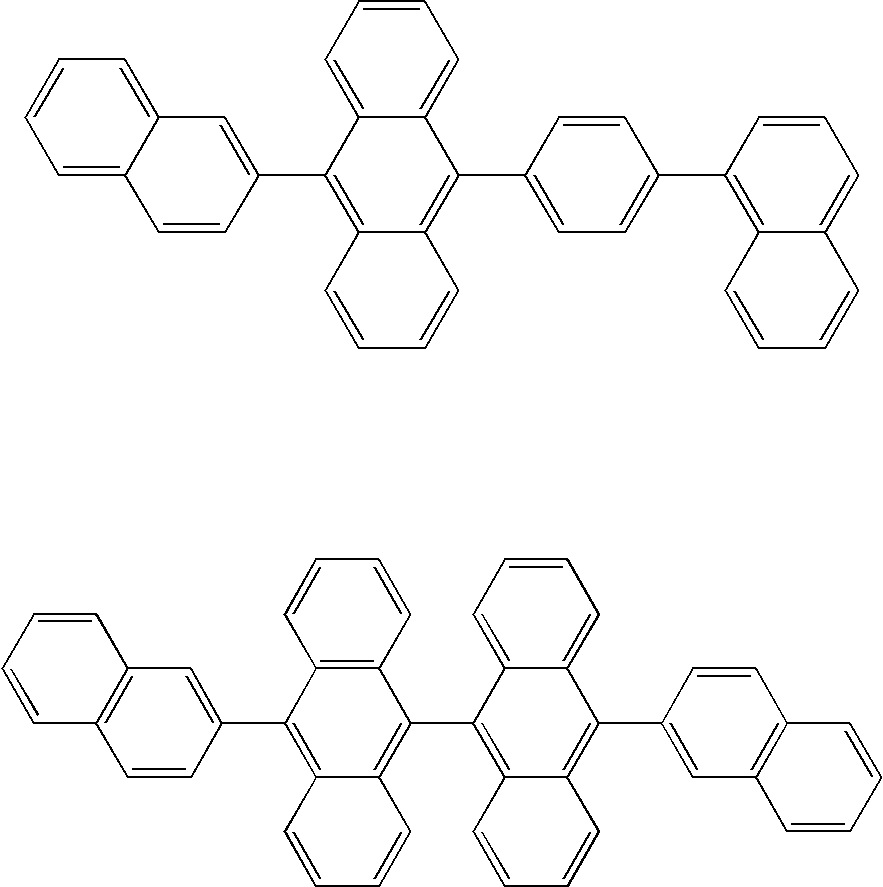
C1=CC=C2C(=C1)C=CC(C1=C3C(=C(C4=CC=C(C5=C6C(=CC=C5)C=CC=C6)C=C4)C4=CC=CC=C14)C=CC=C3)=C2.C1=CC2=C(C=C1)C=C(C1=C3C(=C(C4=C5C(=C(C6=CC7=C(C=C6)C=CC=C7)C6=CC=CC=C46)C=CC=C5)C4=C1C=CC=C4)C=CC=C3)C=C2
